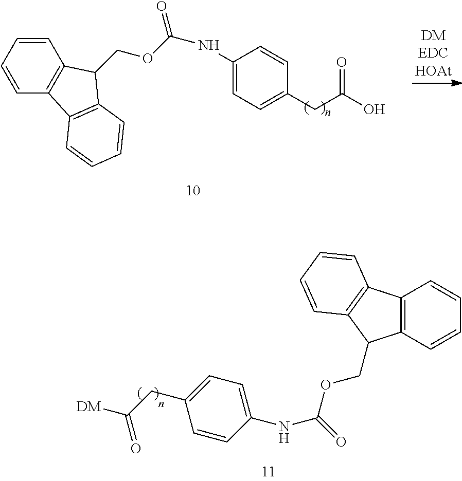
C1=CC2=C(C=C1)C(COC(=O)NC1=CC=C(CC(O)=O)C=C1)C1=C2C=CC=C1.C(OC(NC1=CC=C(CC([DM])=O)C=C1)=O)C1C2=C(C=CC=C2)C2=C1C=CC=C2
